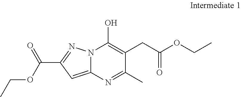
OC1=C(CC(OCC)=O)C(C)=NC2=CC(C(OCC)=O)=NN12
